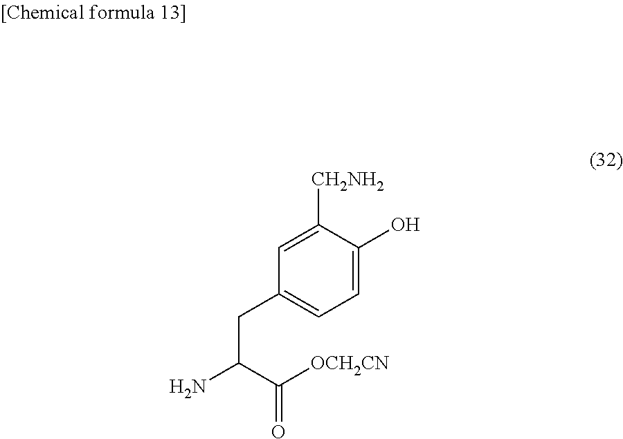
C1(CC(N)C([OCH2CN])=O)=CC=C(O)C([CH2NH2])=C1
